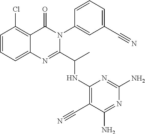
C1=CC=C2C(=C1Cl)C(=O)N(C1=CC(C#N)=CC=C1)C(C(C)NC1=C(C#N)C(N)=NC(N)=N1)=N2
